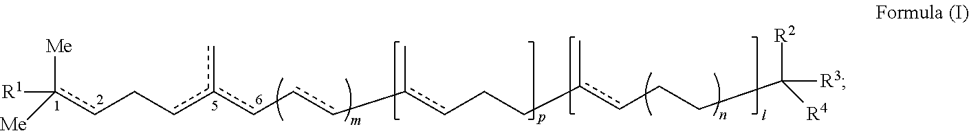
[Me]c(cCcc(c-cc-c(cCCc(cCCC([R4])([R3])[R2])C)C)c)([Me])[R1]
